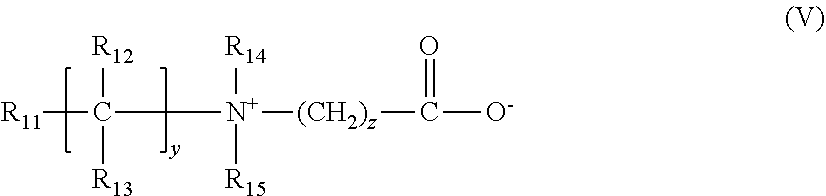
[R11]C([R12])([R13])C[N+]([R14])([R15])[(CH2)z]C([O-])=O
